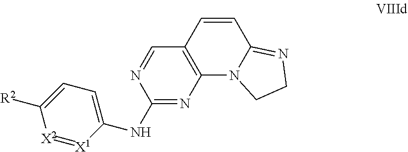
N1=CC2=C(N=C1NC1=CC=C([R2])[X2]=[X1]1)N1CCN=C1C=C2
